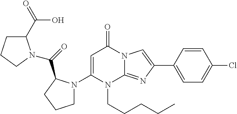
C1(N2CCCC2C(=O)N2C(C(=O)O)CCC2)=CC(=O)N2C(=NC(C3=CC=C(Cl)C=C3)=C2)N1CCCCC
